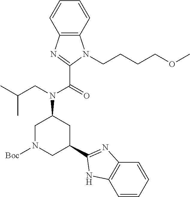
C12=C(N=C(C(=O)N(CC(C)C)C3CN([Boc])CC(C4=NC5=C(C=CC=C5)N4)C3)N1CCCCOC)C=CC=C2
